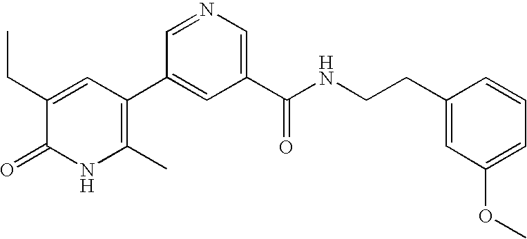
C1(C)=C(C2=CC(C(NCCC3=CC(OC)=CC=C3)=O)=CN=C2)C=C(CC)C(=O)N1
